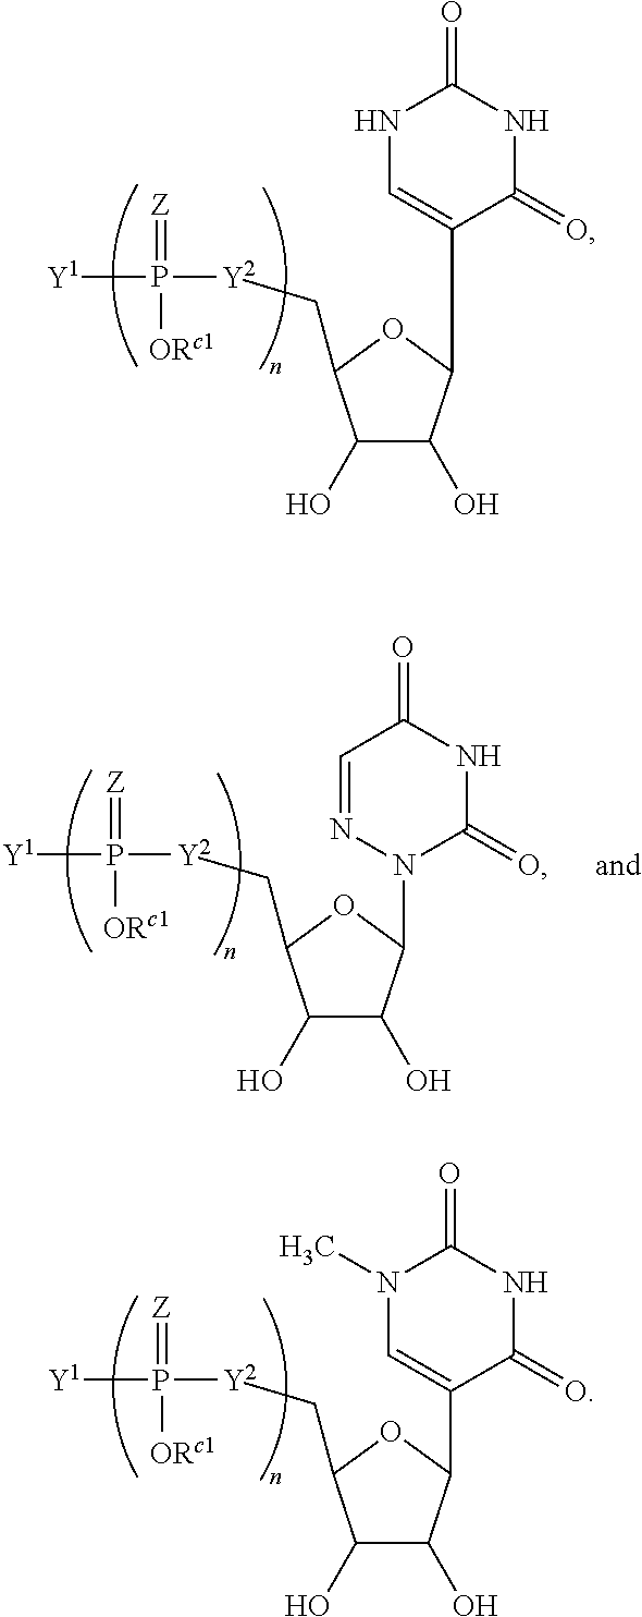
[Y1]P(=[Z])([ORc1])[Y2]CC1C(O)C(O)C(C2=CNC(=O)NC2=O)O1.[Y1]P(=[Z])([ORc1])[Y2]CC1C(O)C(O)C(N2C(=O)NC(=O)C=N2)O1.[Y1]P(=[Z])([ORc1])[Y2]CC1C(O)C(O)C(C2=CN(C)C(=O)NC2=O)O1
